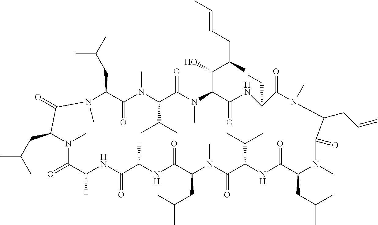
C1(CC(C)C)C(=O)N(C)C(C(C)C)C(=O)N(C)C(C(C(CC=CC)C)O)C(=O)NC(CC)C(=O)N(C)C(CC=C)C(=O)N(C)C(CC(C)C)C(=O)NC(C(C)C)C(=O)N(C)C(CC(C)C)C(=O)NC(C)C(=O)NC(C)C(=O)N(C)C(CC(C)C)C(=O)N1C
